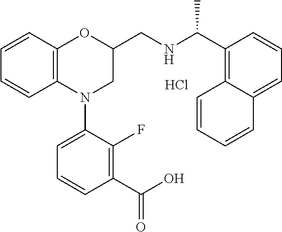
C1=CC2=C(C=C1)N(C1=CC=CC(C(O)=O)=C1F)CC(CNC(C1=C3C(=CC=C1)C=CC=C3)C)O2.Cl
